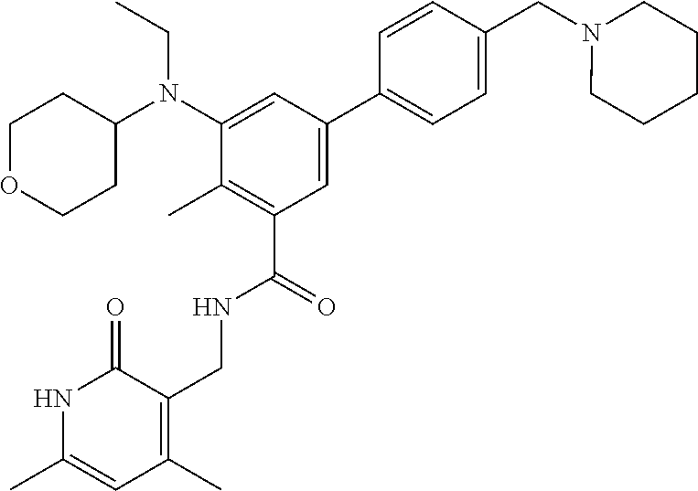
CCN(C1CCOCC1)C1=CC(C2=CC=C(CN3CCCCC3)C=C2)=CC(C(NCC2=C(C)C=C(C)NC2=O)=O)=C1C
